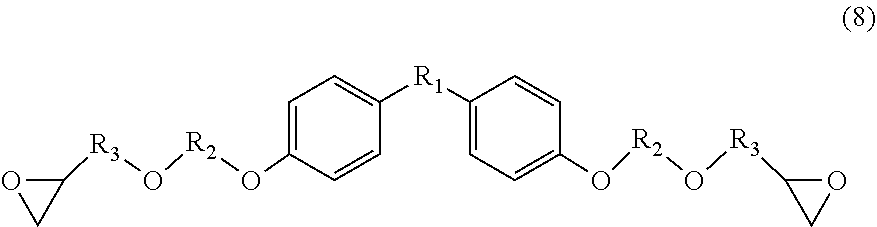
C1=C(O[R2]O[R3]C2OC2)C=CC([R1]C2=CC=C(O[R2]O[R3]C3CO3)C=C2)=C1
